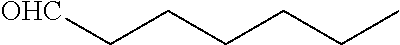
[OHC]CCCCCC
